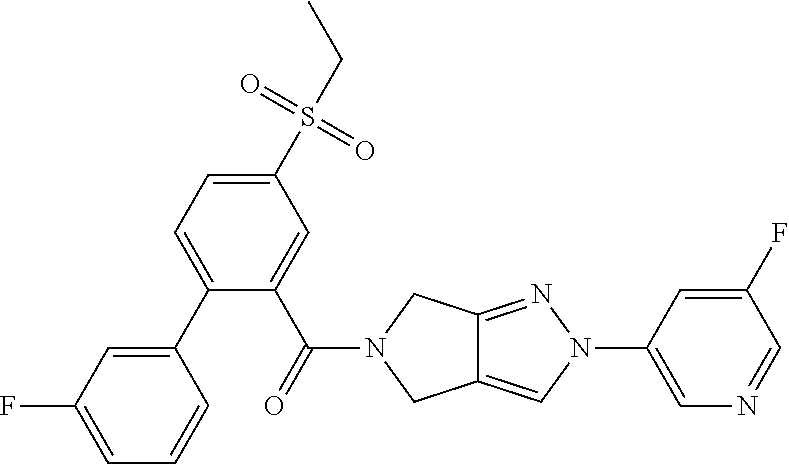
C1(C2=CC=C(S(CC)(=O)=O)C=C2C(=O)N2CC3=CN(C4=CN=CC(F)=C4)N=C3C2)=CC(F)=CC=C1
